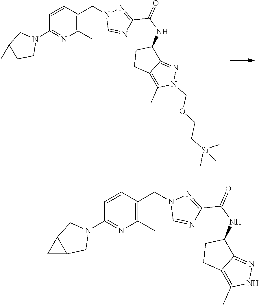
C1=CC(CN2C=NC(C(NC3CCC4=C(C)N(COCC[Si](C)(C)C)N=C34)=O)=N2)=C(C)N=C1N1CC2C(C1)C2.C1=CC(CN2C=NC(C(NC3CCC4=C(C)NN=C34)=O)=N2)=C(C)N=C1N1CC2C(C1)C2
